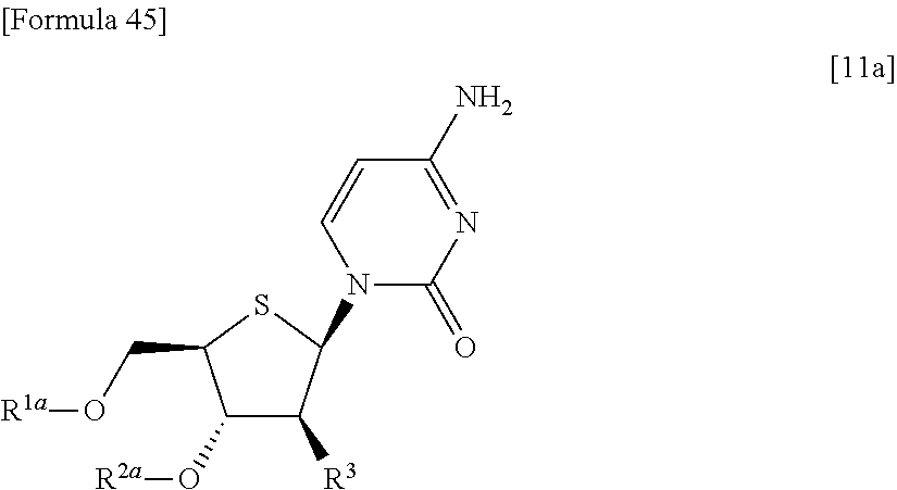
N1(C2C([R3])C(O[R2a])C(CO[R1a])S2)C(=O)N=C(N)C=C1
